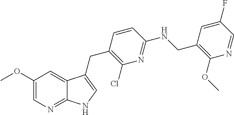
C1(OC)=CN=C2C(=C1)C(CC1=C(Cl)N=C(NCC3=C(OC)N=CC(F)=C3)C=C1)=CN2
